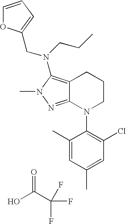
OC(C(F)(F)F)=O.C12=NN(C)C(N(CCC)CC3=CC=CO3)=C1CCCN2C1=C(Cl)C=C(C)C=C1C
